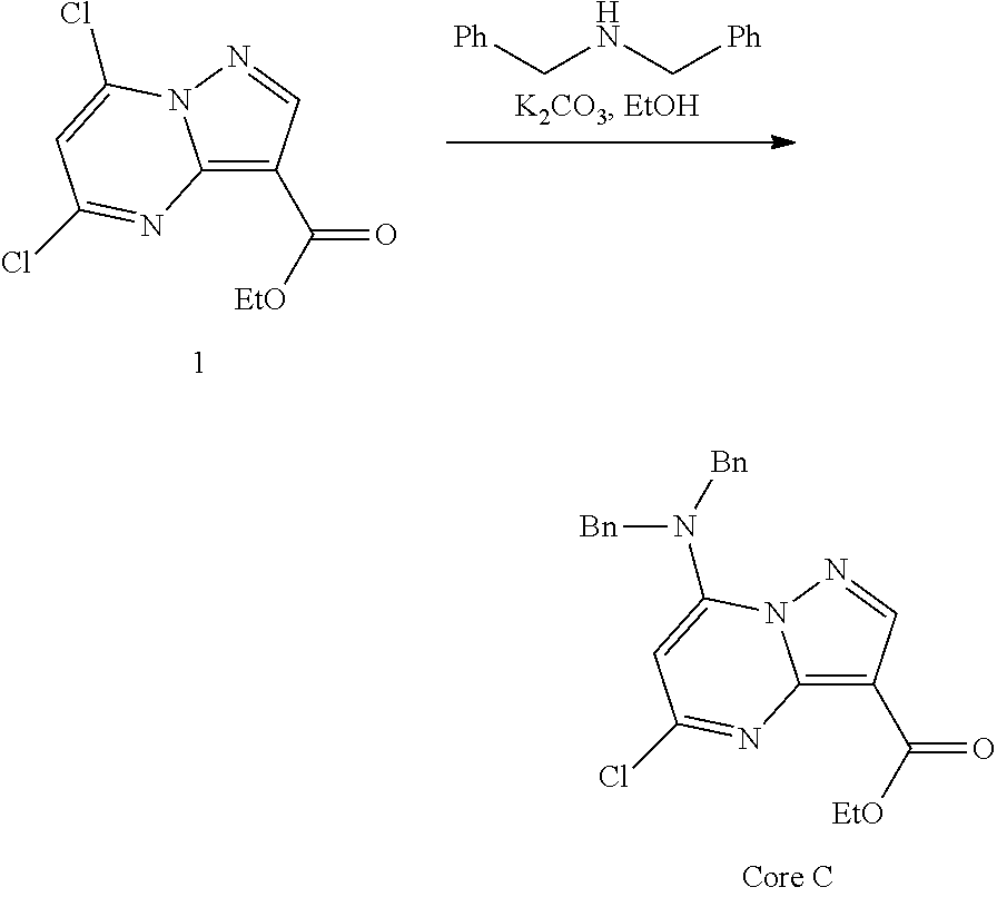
C12=C(C([EtO])=O)C=NN1C(N([Bn])[Bn])=CC(Cl)=N2.[Ph]CNC[Ph].C12=C(C([EtO])=O)C=NN1C(Cl)=CC(Cl)=N2
